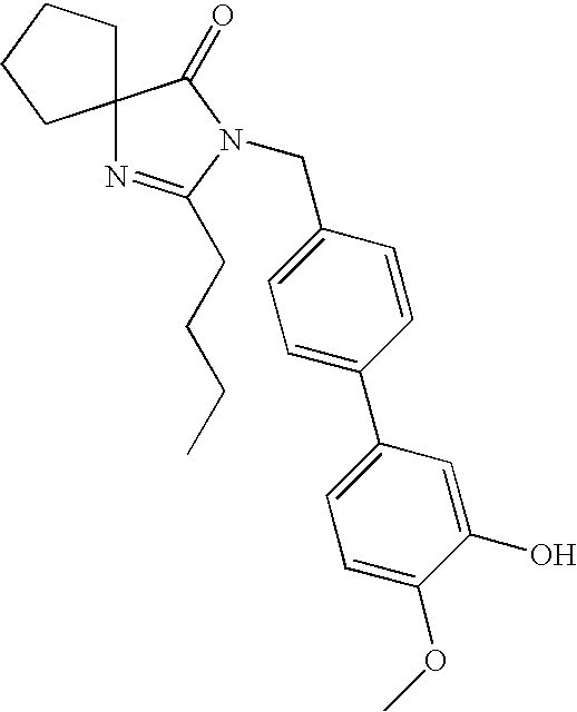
C1(CN2C(CCCC)=NC3(C2=O)CCCC3)=CC=C(C2=CC=C(OC)C(O)=C2)C=C1
